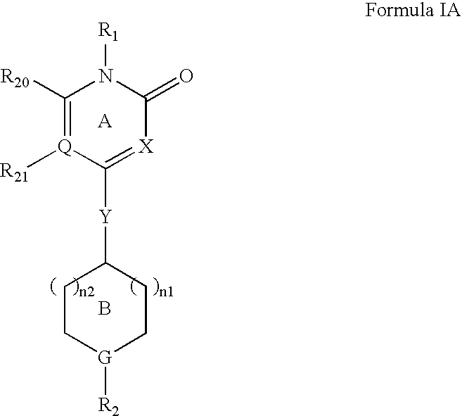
C1([R20])=[Q]([R21])C([Y]C2CC[G]([R2])CC2)=[X]C(=O)N1[R1].B
